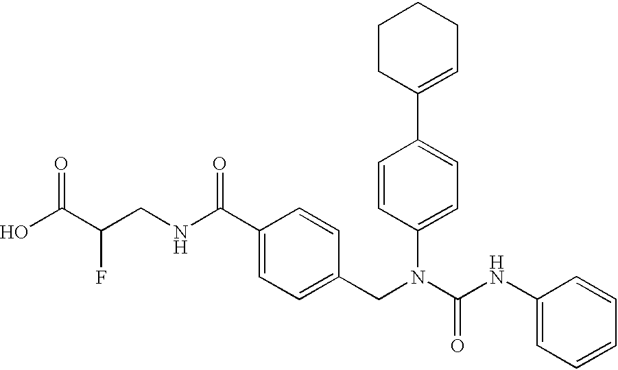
OC(C(CNC(C1=CC=C(CN(C(NC2=CC=CC=C2)=O)C2=CC=C(C3=CCCCC3)C=C2)C=C1)=O)F)=O
